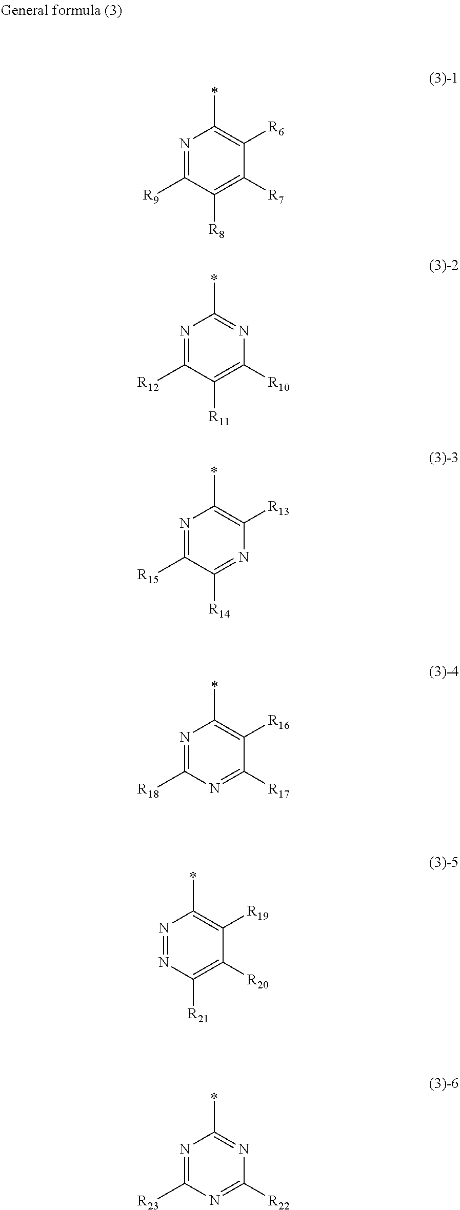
N1=C([R9])C([R8])=C([R7])C([R6])=C1*.N1=C([R23])N=C([R22])N=C1*.N1=NC([R21])=C([R20])C([R19])=C1*.N1=C([R15])C([R14])=NC([R13])=C1*.N1=C([R18])N=C([R17])C([R16])=C1*.N1=C([R12])C([R11])=C([R10])N=C1*
